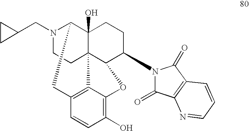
N1(CC2CC2)CCC23C4(O)C1CC1=C2C(=C(O)C=C1)OC3C(N1C(=O)C2=C(C1=O)C=CC=N2)CC4
